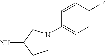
C1N(C2=CC=C(F)C=C2)CC(N)C1
